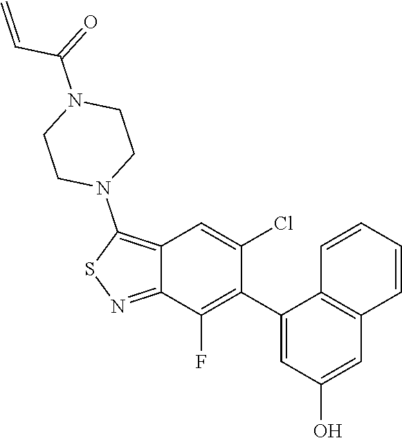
C1(C2=C(F)C3=NSC(N4CCN(C(=O)C=C)CC4)=C3C=C2Cl)=CC(O)=CC2=C1C=CC=C2
